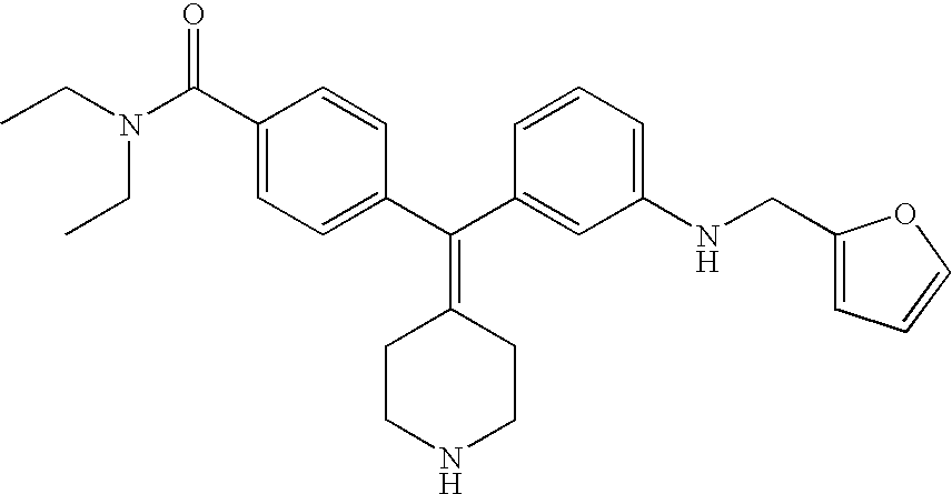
CCN(CC)C(C1=CC=C(C(C2=CC(NCC3=CC=CO3)=CC=C2)=C2CCNCC2)C=C1)=O
